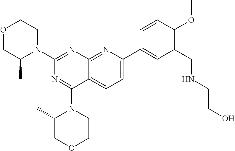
O1CC(C)N(C2=NC3=NC(C4=CC(CNCCO)=C(OC)C=C4)=CC=C3C(N3C(C)COCC3)=N2)CC1
